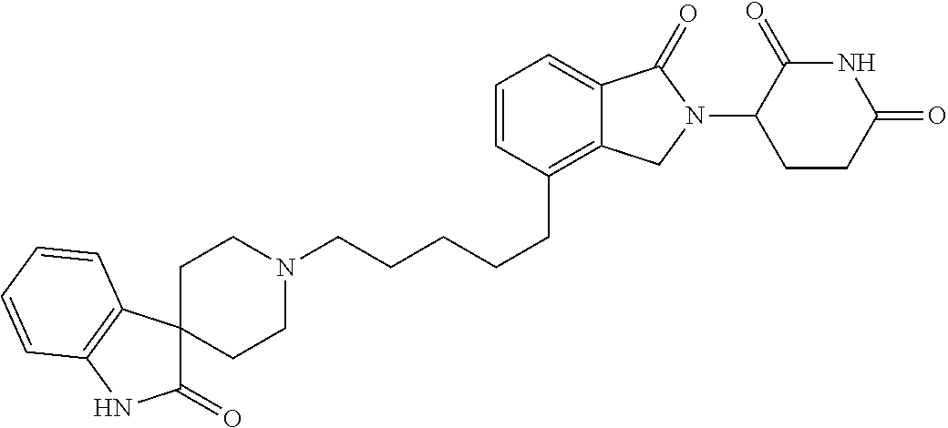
C1N(CCCCCC2=C3C(=CC=C2)C(=O)N(C2C(=O)NC(=O)CC2)C3)CCC2(C1)C(=O)NC1=C2C=CC=C1
